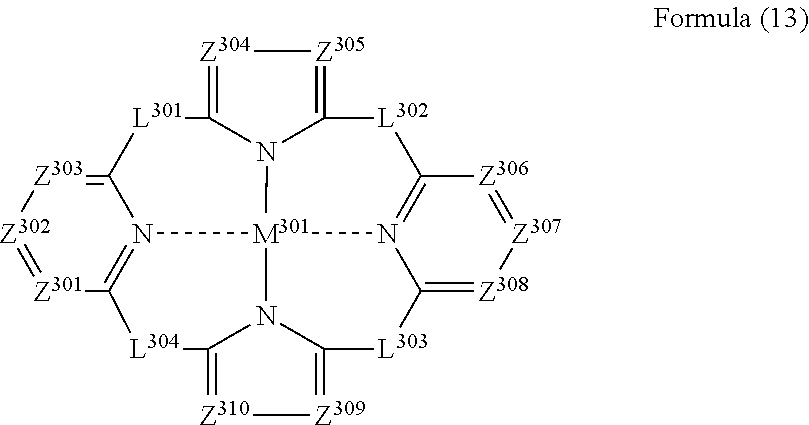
[Z303]1=C2N3=C([Z301]=[Z302]1)[L304]C1=[Z310][Z309]=C4[L303]C5=[Z308][Z307]=[Z306]C6=N5[M301]3(N3C(=[Z304][Z305]=C3[L302]6)[L301]2)N41
